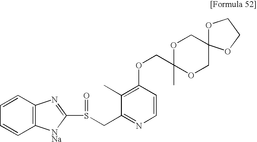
O(CC1(C)OCC2(CO1)OCCO2)C1=C(C)C(CS(C2=NC3=C(C=CC=C3)[NNa]2)=O)=NC=C1
